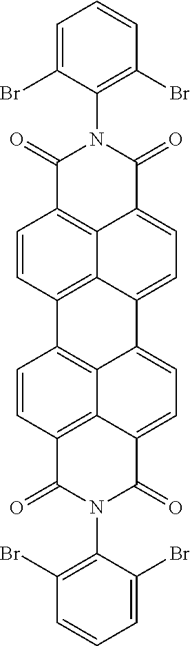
C1=C(Br)C(N2C(=O)C3=C4C5=C(C=C3)C3=C6C7=C(C=C3)C(=O)N(C3=C(Br)C=CC=C3Br)C(=O)C7=CC=C6C5=CC=C4C2=O)=C(Br)C=C1
